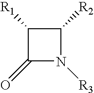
C1(=O)N([R3])C([R2])C1[R1]
